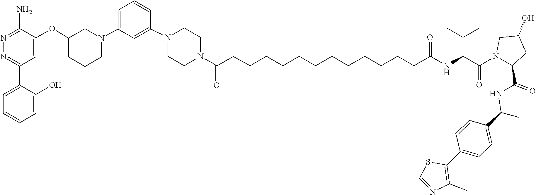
C1=NC(C)=C(C2=CC=C(C(NC(=O)C3N(C(C(NC(CCCCCCCCCCCCC(N4CCN(C5=CC(N6CC(OC7=CC(C8=CC=CC=C8O)=NN=C7N)CCC6)=CC=C5)CC4)=O)=O)C(C)(C)C)=O)CC(O)C3)C)C=C2)S1
